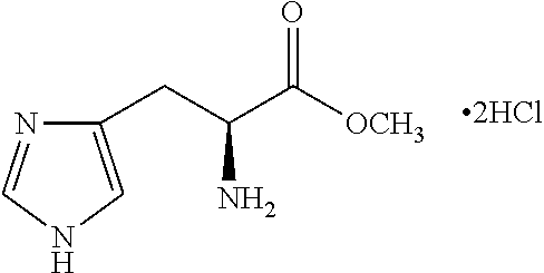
[2HCl].C(C(C([OCH3])=O)N)C1=CNC=N1
